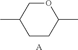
C1CC(C)OCC1C.[A]
